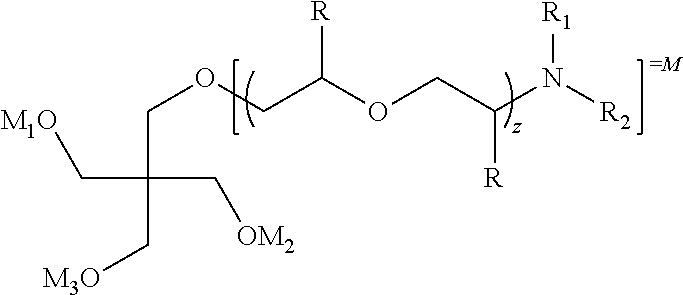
[M3O]CC(COCC([R])OCC(N([R2])[R1])[R])(C[OM2])C[M1O]
